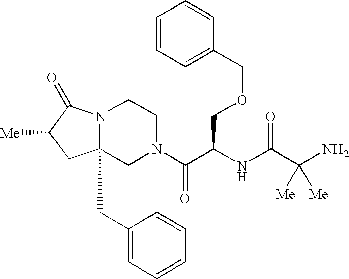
C1(COCC(C(N2CCN3C(CC4=CC=CC=C4)(C2)CC([Me])C3=O)=O)NC(C(N)([Me])[Me])=O)=CC=CC=C1
